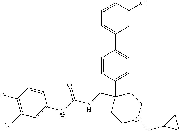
C1=C(C2(CNC(NC3=CC(Cl)=C(F)C=C3)=O)CCN(CC3CC3)CC2)C=CC(C2=CC=CC(Cl)=C2)=C1
